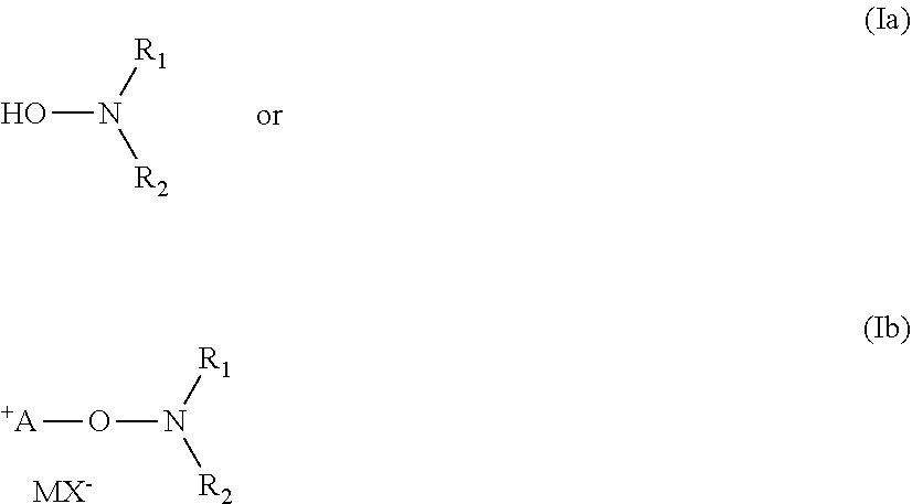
O(N([R1])[R2])[+A].[MX-].ON([R1])[R2]
